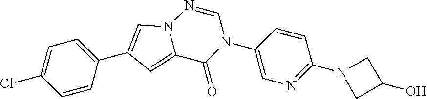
C1=C(Cl)C=CC(C2=CN3C(=C2)C(=O)N(C2=CN=C(N4CC(O)C4)C=C2)C=N3)=C1
